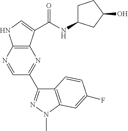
C1(C2=NN(C)C3=C2C=CC(F)=C3)=NC2=C(NC=C2C(NC2CCC(O)C2)=O)N=C1
